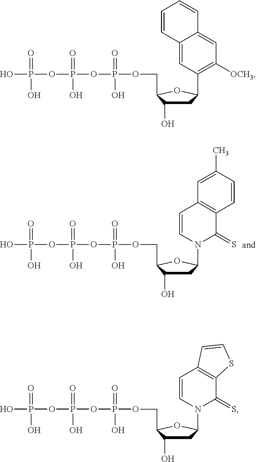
C1C(O)C(COP(OP(OP(O)(=O)O)(=O)O)(=O)O)OC1C1=C([OCH3])C=C2C(=C1)C=CC=C2.C1C(O)C(COP(OP(OP(O)(=O)O)(=O)O)(=O)O)OC1N1C(=S)C2=C(C=C1)C=C(C)C=C2.C1C(O)C(COP(OP(OP(O)(=O)O)(=O)O)(=O)O)OC1N1C(=S)C2=C(C=C1)C=CS2
